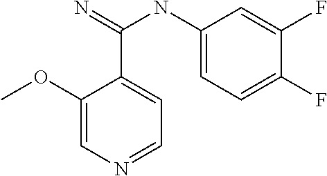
C1(OC)=CN=CC=C1C(=N)NC1=CC=C(F)C(F)=C1
